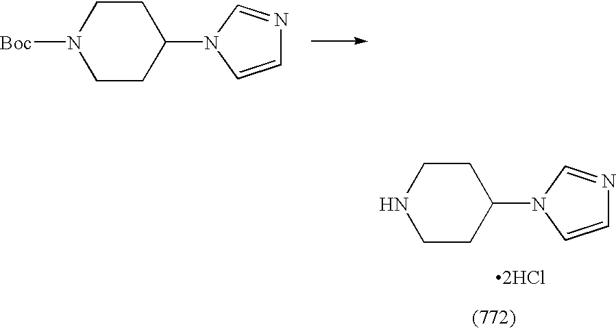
C1CC(N2C=CN=C2)CCN1[Boc].C1CC(N2C=CN=C2)CCN1.[2HCl]
